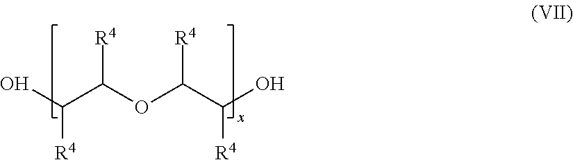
C(C(OC(C(O)[R4])[R4])[R4])(O)[R4]
